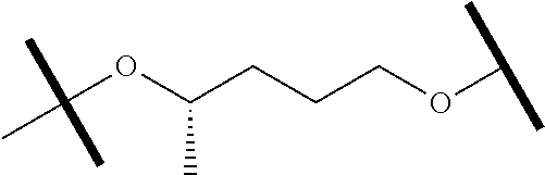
C(OC(CCCOC(C)C)C)(C)(C)C
